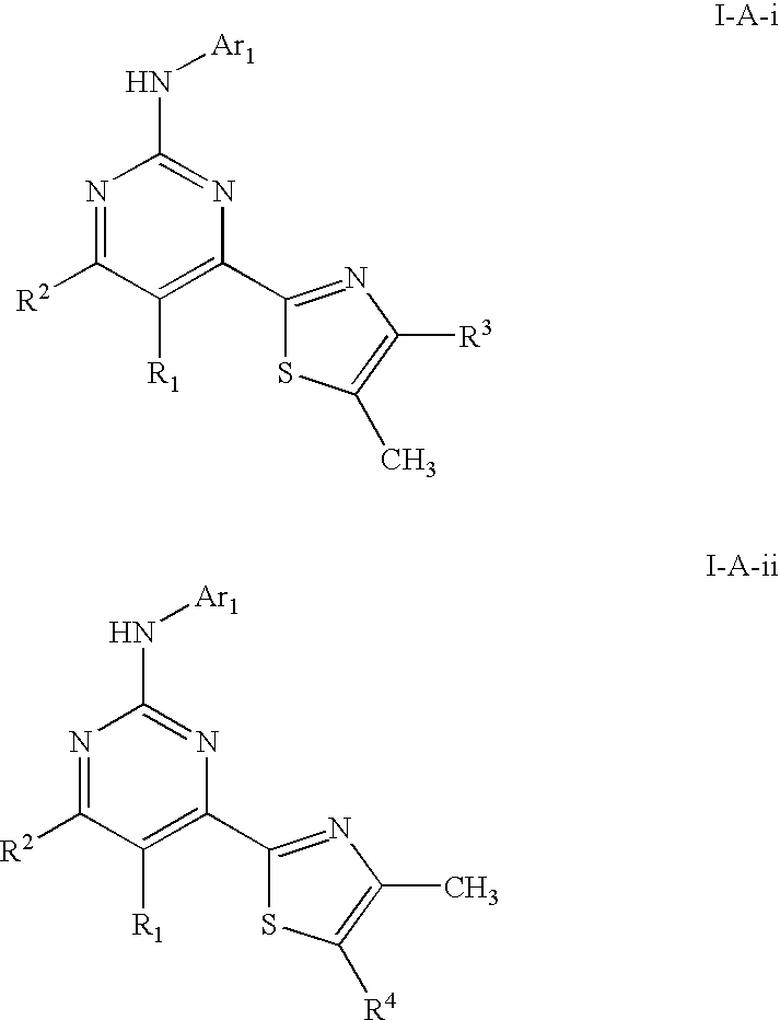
N1=C([R2])C([R1])=C(C2=NC([R3])=C(C)S2)N=C1N[Ar1].N1=C([R2])C([R1])=C(C2=NC(C)=C([R4])S2)N=C1N[Ar1]
